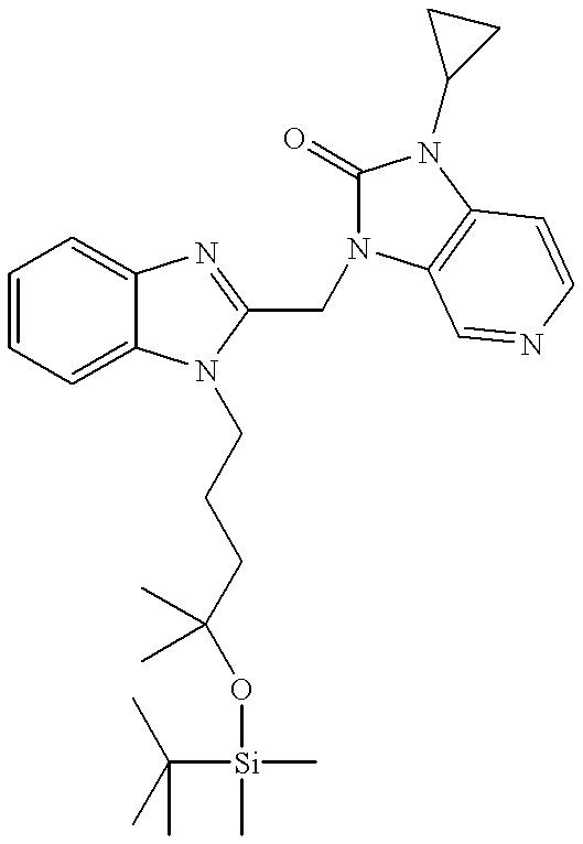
C1=CC=C2C(=C1)N=C(CN1C(=O)N(C3CC3)C3=C1C=NC=C3)N2CCCC(O[Si](C)(C(C)(C)C)C)(C)C
